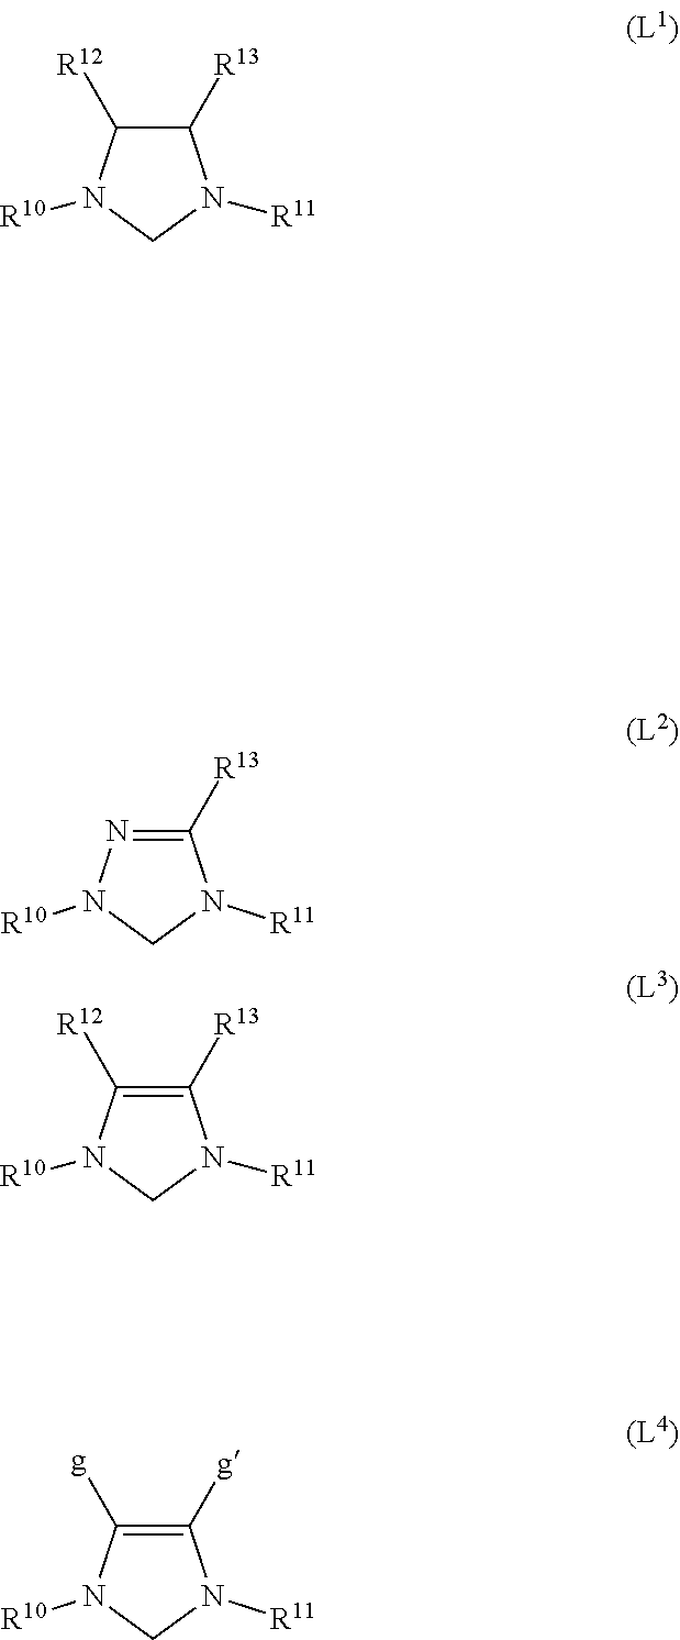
N1([R11])CN([R10])N=C1[R13].N1([R11])CN([R10])C([R12])C1[R13].N1([R11])CN([R10])C([g])=C1[g].N1([R11])CN([R10])C([R12])=C1[R13]
